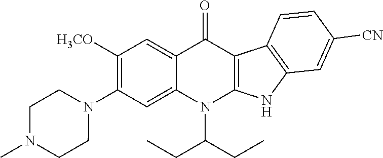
N1(C2=C([H3CO])C=C3C(=C2)N(C(CC)CC)C2=C(C3=O)C3=C(N2)C=C([CN])C=C3)CCN(C)CC1
